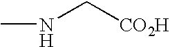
CNC[CO2H]
